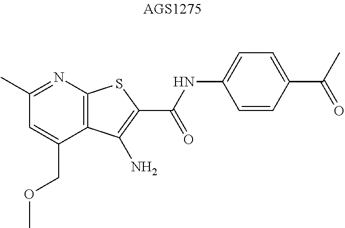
C1(C)=NC2=C(C(COC)=C1)C(N)=C(C(NC1=CC=C(C(C)=O)C=C1)=O)S2
